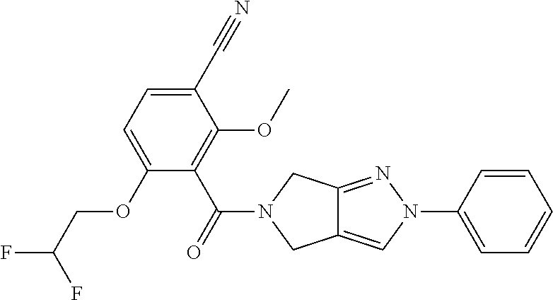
C1(C#N)=CC=C(OCC(F)F)C(C(=O)N2CC3=CN(C4=CC=CC=C4)N=C3C2)=C1OC
